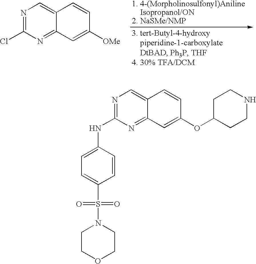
N1=C(Cl)N=C2C(=C1)C=CC([OMe])=C2.N1=C(NC2=CC=C(S(N3CCOCC3)(=O)=O)C=C2)N=C2C(=C1)C=CC(OC1CCNCC1)=C2
